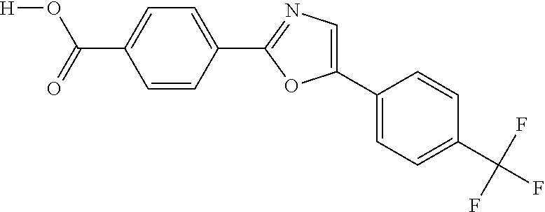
[H]OC(=O)C1=CC=C(C2=NC=C(C3=CC=C(C(F)(F)F)C=C3)O2)C=C1
